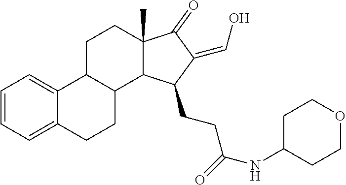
C1=CC=C2C(=C1)C1C(CC2)C2C(C)(CC1)C(=O)C(=CO)C2CCC(=O)NC1CCOCC1
